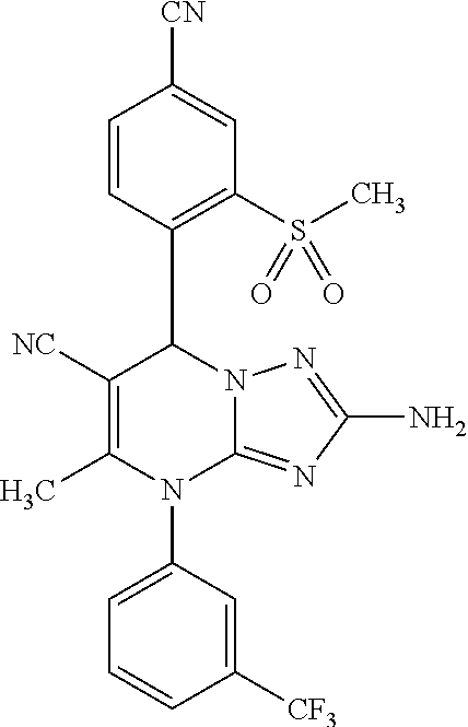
C1=CC(C2C([NC])=C(C)N(C3=CC=CC([CF3])=C3)C3=NC(N)=NN23)=C(S(C)(=O)=O)C=C1[CN]
